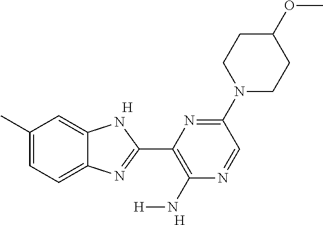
[H].C1(C)=CC=C2C(=C1)NC(C1=C(N[H])N=CC(N3CCC(OC)CC3)=N1)=N2.[H]
